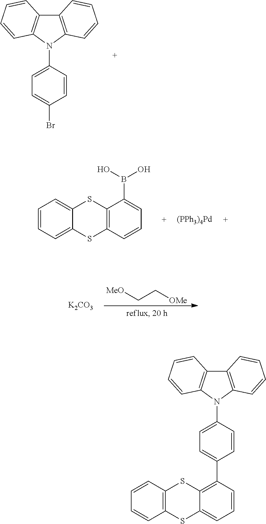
C12=C(N(C3=CC=C(Br)C=C3)C3=C1C=CC=C3)C=CC=C2.C1=CC=C2C(=C1)SC1=C(S2)C=CC=C1B(O)O.[(PPh3)4Pd].[MeO]CC[OMe].[K2CO3].C12=C(N(C3=CC=C(C4=C5C(=CC=C4)SC4=C(S5)C=CC=C4)C=C3)C3=C1C=CC=C3)C=CC=C2
